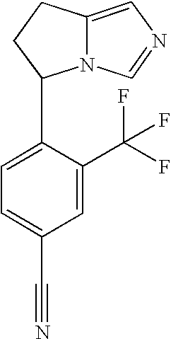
C1=C(C(F)(F)F)C(C2N3C(=CN=C3)CC2)=CC=C1C#N
